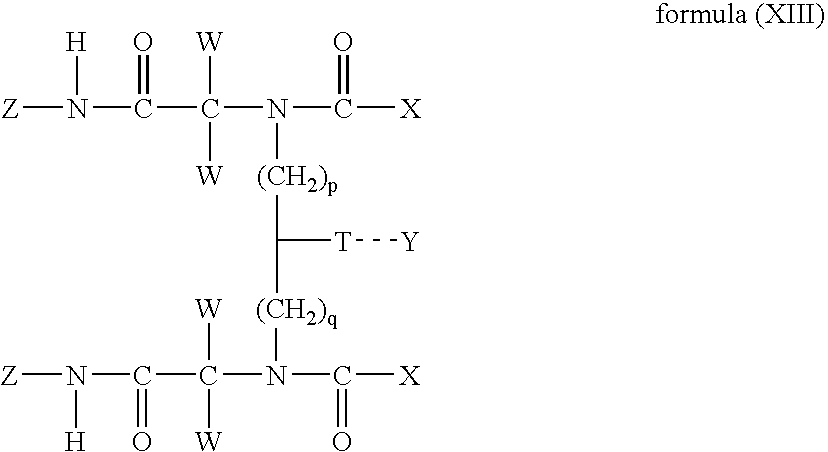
[Z]N([H])C(C([W])([W])N(C([X])=O)[(CH2)p]C([T][Y])[(CH2)q]N(C([X])=O)C(C(N([Z])[H])=O)([W])[W])=O
